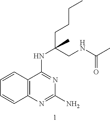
C(C(NC1=NC(N)=NC2=C1C=CC=C2)(CCCC)C)NC(C)=O
